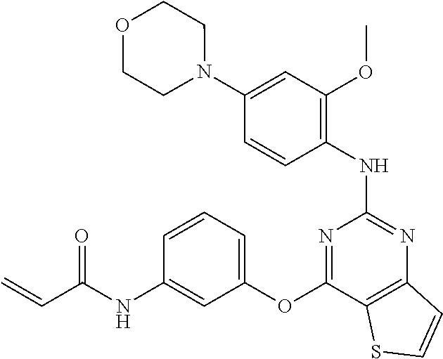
N1(C2=CC(OC)=C(NC3=NC4=C(C(OC5=CC=CC(NC(C=C)=O)=C5)=N3)SC=C4)C=C2)CCOCC1
